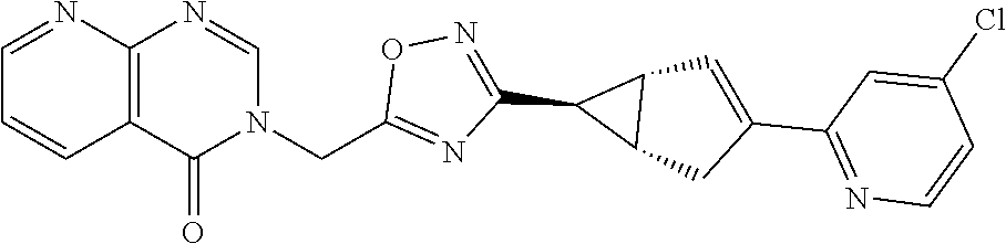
C12=C(N=CN(CC3=NC(C4C5C4C=C(C4=NC=CC(Cl)=C4)C5)=NO3)C1=O)N=CC=C2
